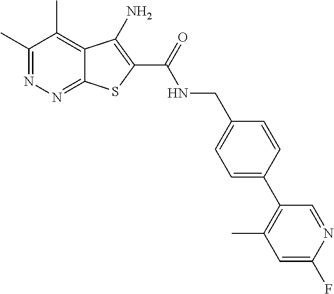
C1(C)=NN=C2C(=C1C)C(N)=C(C(=O)NCC1=CC=C(C3=C(C)C=C(F)N=C3)C=C1)S2
